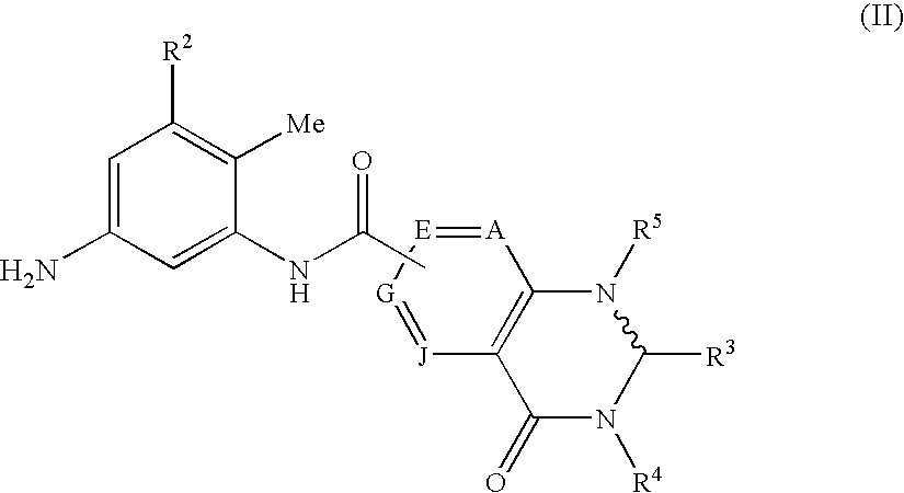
NC1=CC([R2])=C([Me])C(NC(=O)C)=C1.C12=C([A]=[E][G]=[J]1)N([R5])C([R3])N([R4])C2=O
